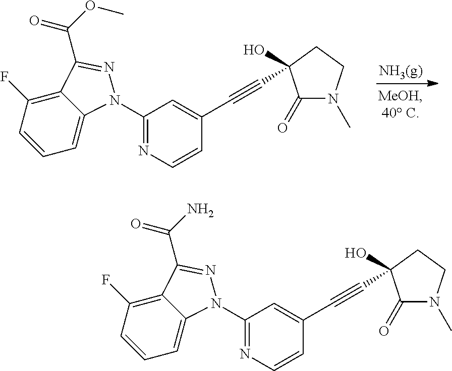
C(C1(O)C(=O)N(C)CC1)#CC1=CC(N2C3=CC=CC(F)=C3C(C(OC)=O)=N2)=NC=C1.C(C1(O)C(=O)N(C)CC1)#CC1=CC(N2C3=CC=CC(F)=C3C(C(N)=O)=N2)=NC=C1
